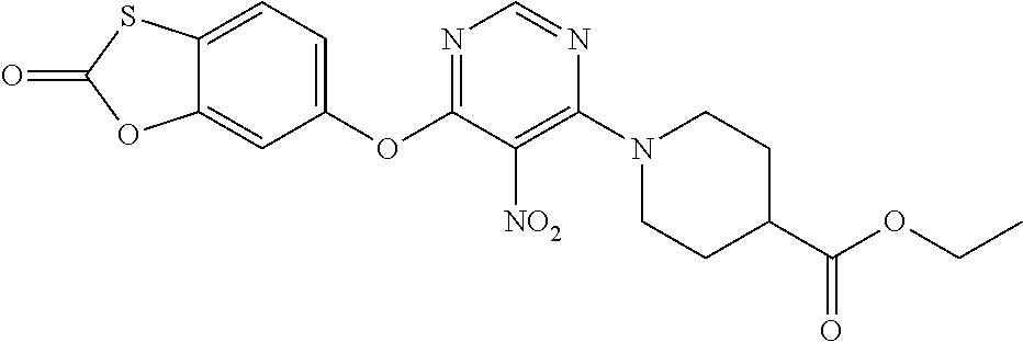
C1(OC2=NC=NC(N3CCC(C(OCC)=O)CC3)=C2[NO2])=CC=C2C(=C1)OC(=O)S2
